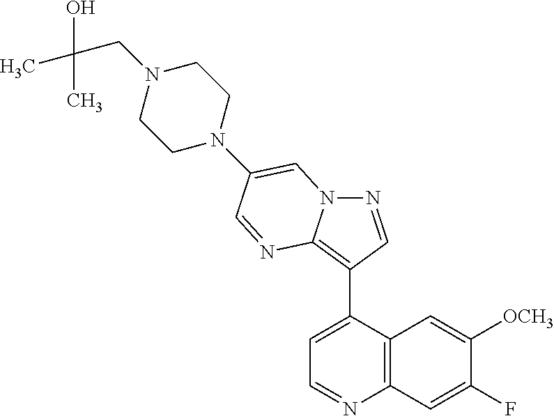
N1=CC(C2=CC=NC3=C2C=C([OCH3])C(F)=C3)=C2N1C=C(N1CCN(CC(C)(O)C)CC1)C=N2
